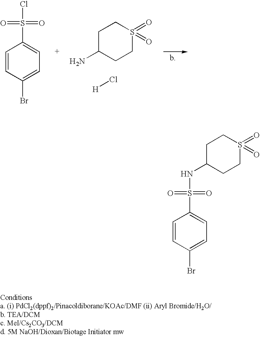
C1=CC(Br)=CC=C1S(Cl)(=O)=O.C1C(N)CCS(=O)(=O)C1.[H]Cl.C1C(NS(C2=CC=C(Br)C=C2)(=O)=O)CCS(=O)(=O)C1
